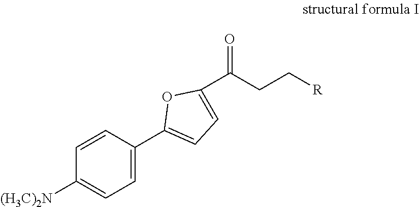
C1=C(C2=CC=C(C(CC[R])=O)O2)C=CC([(H3C)2N])=C1
